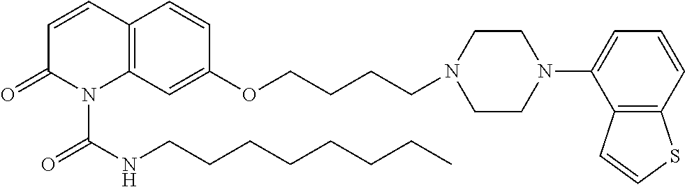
C12=C(C=C(OCCCCN3CCN(C4=CC=CC5=C4C=CS5)CC3)C=C1)N(C(NCCCCCCCC)=O)C(=O)C=C2
